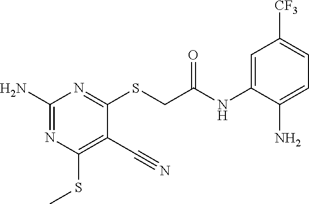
NC1=NC(SC)=C(C#N)C(SCC(=O)NC2=CC([CF3])=CC=C2N)=N1
